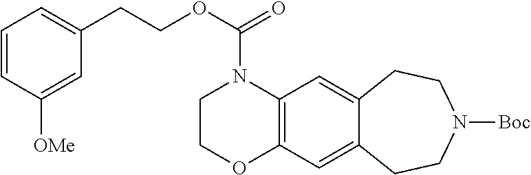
O(C(N1CCOC2=C1C=C1C(=C2)CCN([Boc])CC1)=O)CCC1=CC=CC([OMe])=C1
